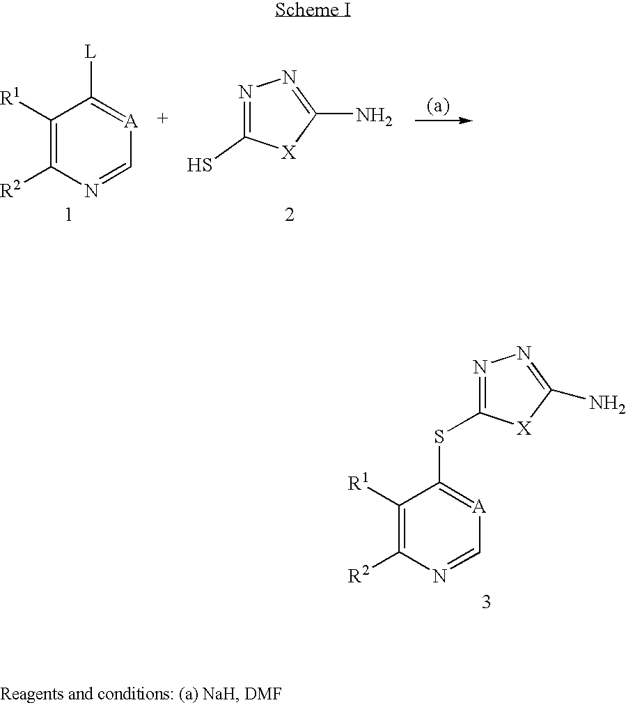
C1([R1])=C([R2])N=C[A]=C1[L].N1=C(S)[X]C(N)=N1.C1([R1])=C([R2])N=C[A]=C1SC1=NN=C(N)[X]1
